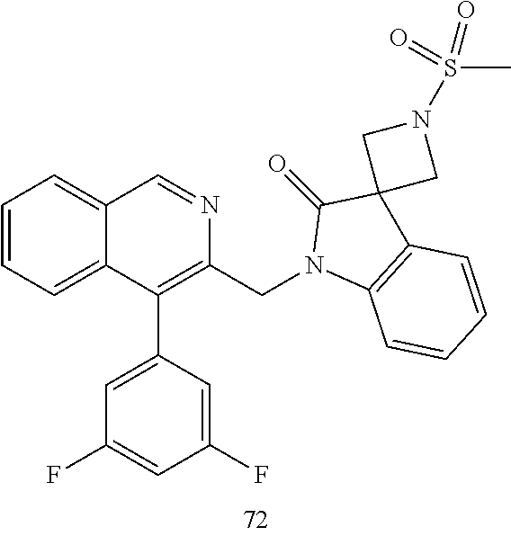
C1=CC=C2C(=C1)C=NC(CN1C3=C(C4(C1=O)CN(S(C)(=O)=O)C4)C=CC=C3)=C2C1=CC(F)=CC(F)=C1
